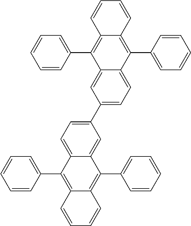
C1(C2=CC=C3C(=C2)C(C2=CC=CC=C2)=C2C(=C3C3=CC=CC=C3)C=CC=C2)=CC=C2C(=C1)C(C1=CC=CC=C1)=C1C(=C2C2=CC=CC=C2)C=CC=C1
